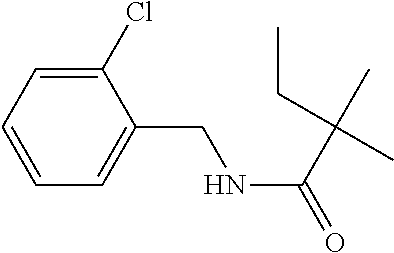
C1(Cl)=CC=CC=C1CNC(=O)C(C)(C)CC
